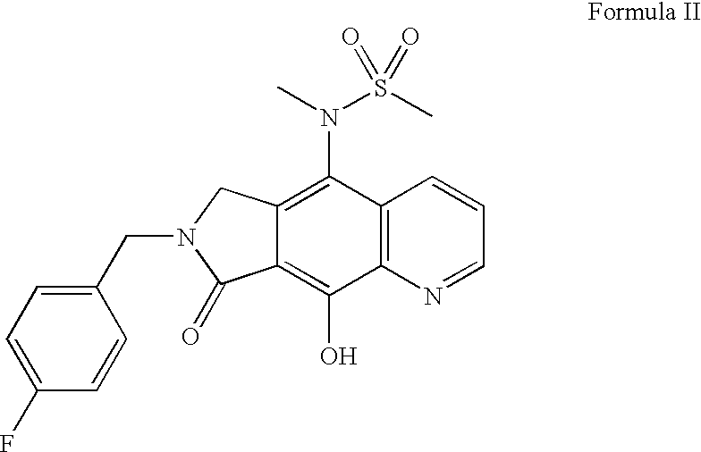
C1(CN2C(=O)C3=C(O)C4=C(C(N(S(C)(=O)=O)C)=C3C2)C=CC=N4)=CC=C(F)C=C1
